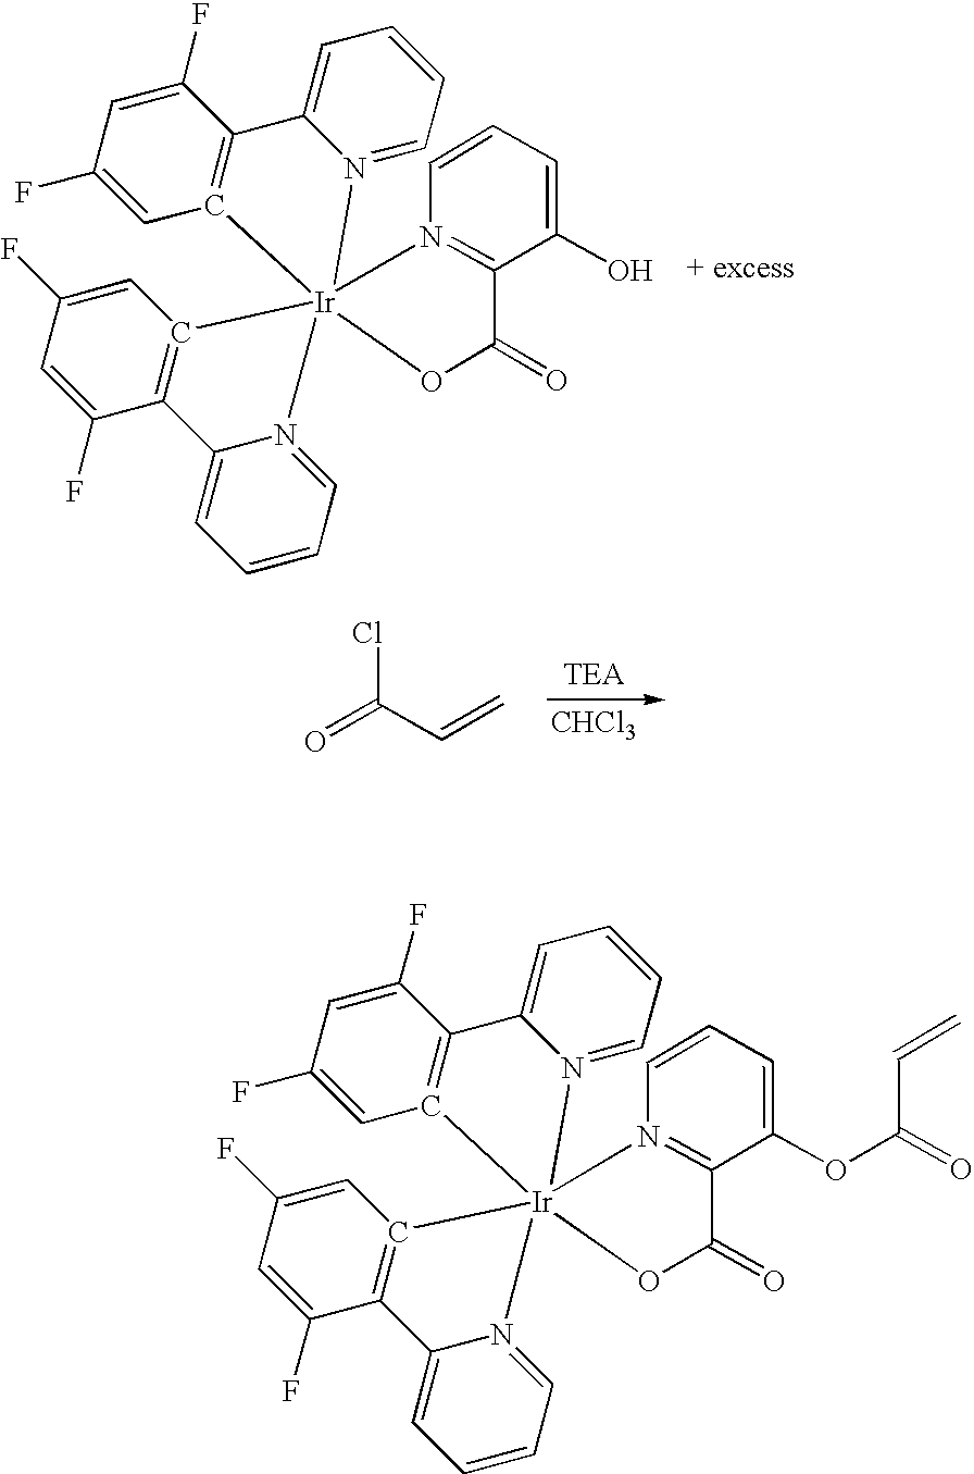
C1=CC=C2N(=C1)[Ir]13(C4=C2C(F)=CC(F)=C4)(C2=C(C(F)=CC(F)=C2)C2=CC=CC=N21)OC(=O)C1=N3C=CC=C1OC(=O)C=C.C1=CC=C2N(=C1)[Ir]13(C4=C2C(F)=CC(F)=C4)(C2=C(C(F)=CC(F)=C2)C2=CC=CC=N21)OC(=O)C1=N3C=CC=C1O.[CHCl3].O=C(C=C)Cl
